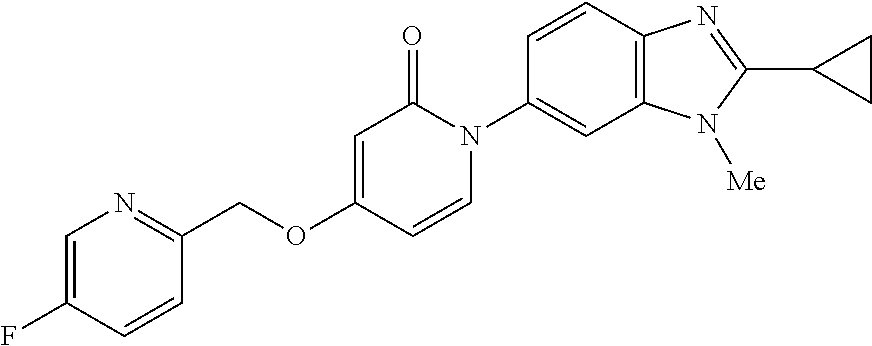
C1(COC2=CC(=O)N(C3=CC4=C(C=C3)N=C(C3CC3)N4[Me])C=C2)=NC=C(F)C=C1
